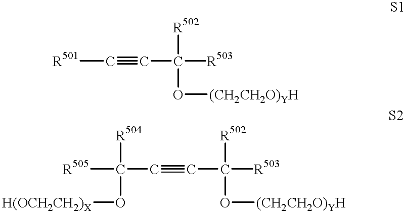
[R501]C#CC([R503])([R502])O[(CH2CH2O)YH].[R505]C([R504])(C#CC([R503])([R502])O[(CH2CH2O)YH])O[H(OCH2CH2)X]
